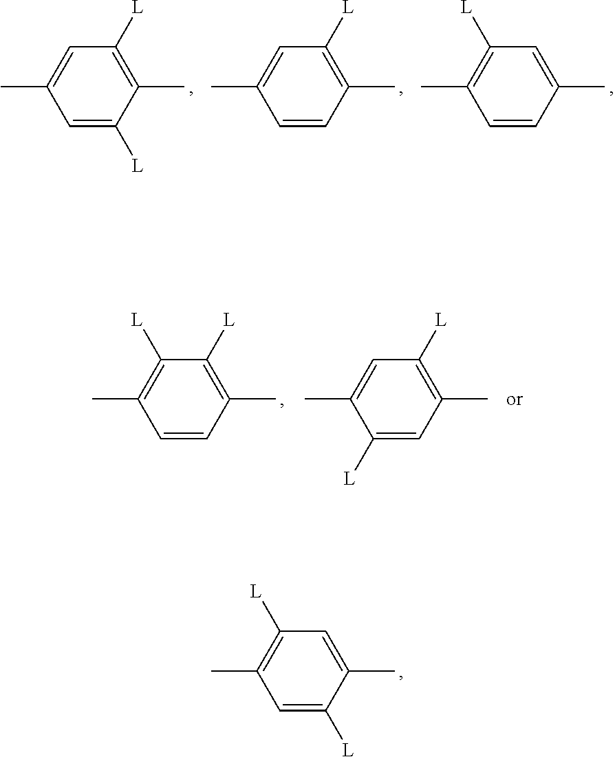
C1=C(C)C([L])=CC(C)=C1[L].C1=C(C)C=CC(C)=C1[L].C1([L])=C(C)C=CC(C)=C1.C1([L])=C(C)C([L])=CC(C)=C1.C1([L])=C(C)C=CC(C)=C1[L].C1([L])=C(C)C=C([L])C(C)=C1
